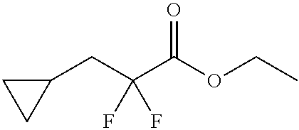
O(C(C(CC1CC1)(F)F)=O)CC
